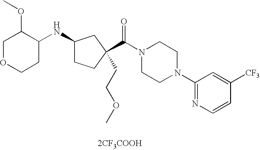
C1OCCC(NC2CCC(C(N3CCN(C4=NC=CC([CF3])=C4)CC3)=O)(CCOC)C2)C1OC.[2CF3COOH]
